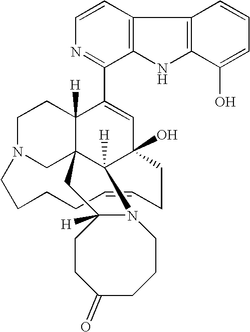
C1=CN=C(C2=CC3(O)CCC=CCCCCN4CCC2([H])C2(C4)CC4([H])CCC(=O)CCCN4C23[H])C2=C1C1=C(N2)C(O)=CC=C1
